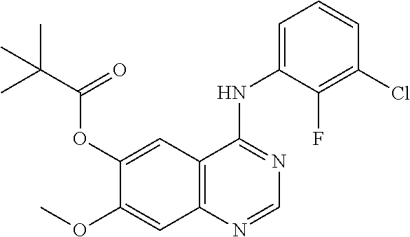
C1=C(OC(=O)C(C)(C)C)C(OC)=CC2=C1C(NC1=CC=CC(Cl)=C1F)=NC=N2
